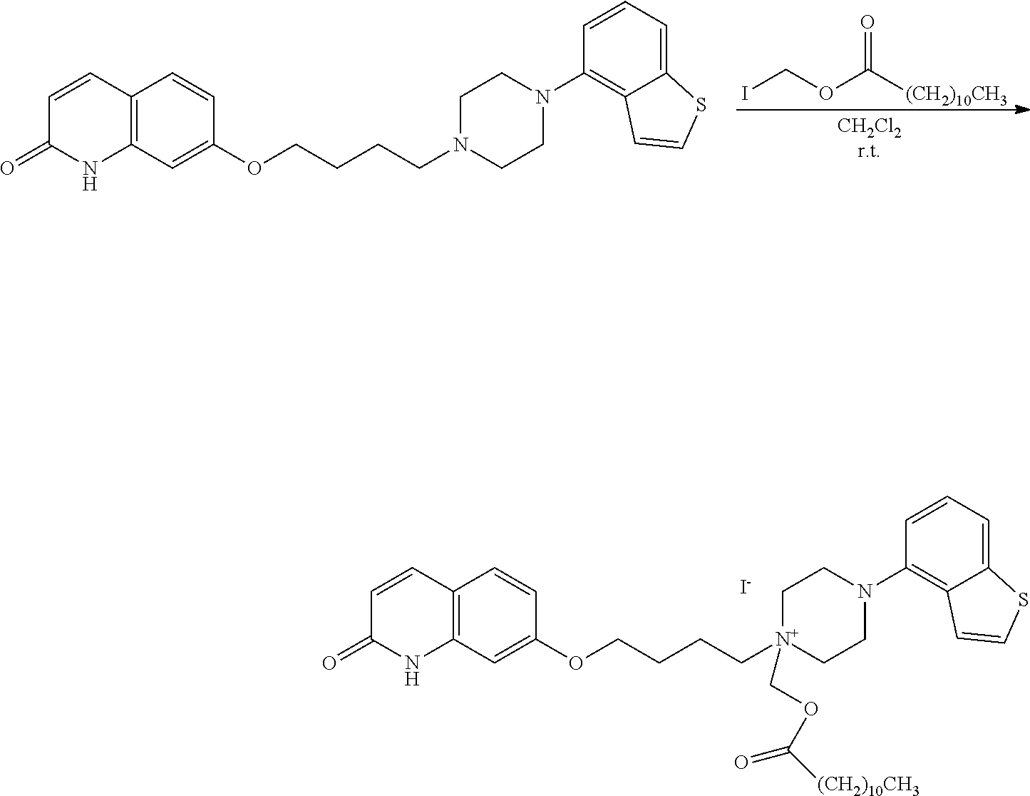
C1=CC(=O)NC2=C1C=CC(OCCCCN1CCN(C3=C4C(=CC=C3)SC=C4)CC1)=C2.ICOC([(CH2)10CH3])=O.C1=CC(=O)NC2=C1C=CC(OCCCC[N+]1(COC(=O)[(CH2)10CH3])CCN(C3=C4C(=CC=C3)SC=C4)CC1)=C2.[I-]
